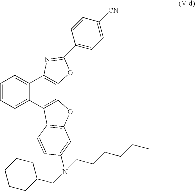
C1=CC=C2C(=C1)C1=C(C3=C2C2=C(O3)C=C(N(CC3CCCCC3)CCCCCC)C=C2)OC(C2=CC=C([CN])C=C2)=N1
